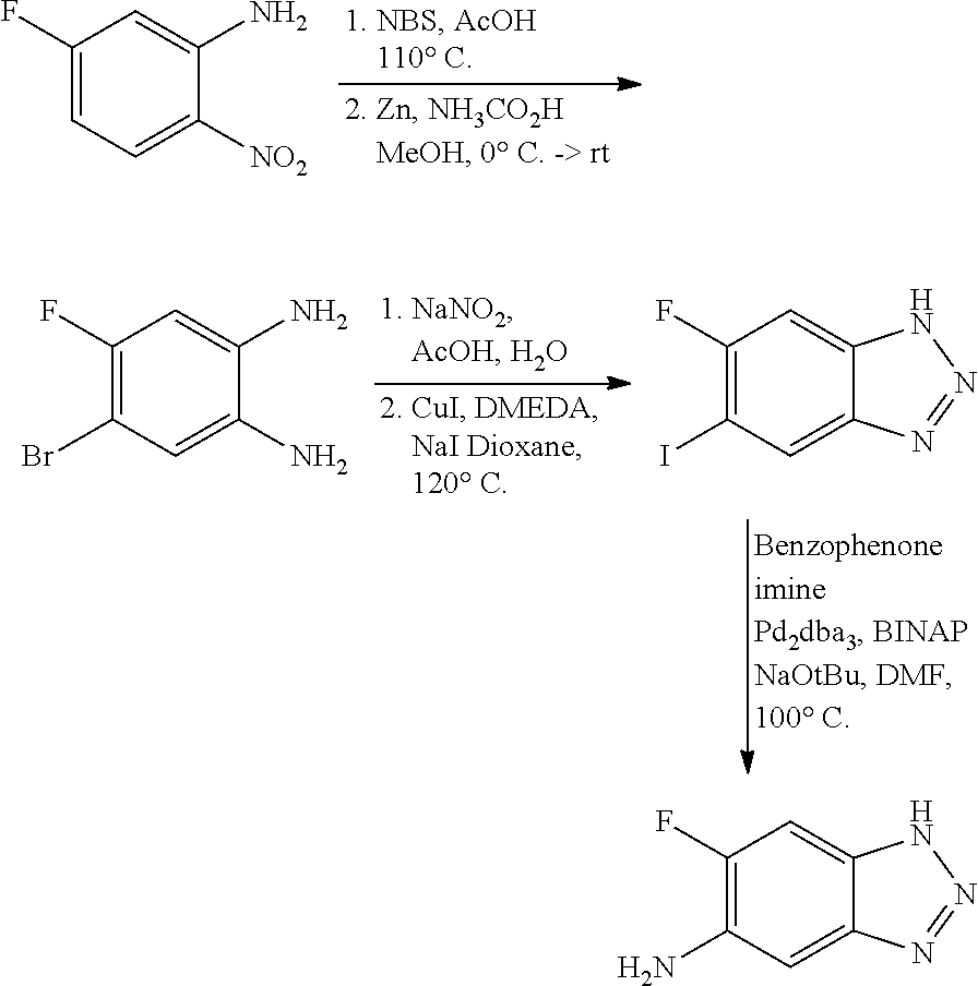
C1(F)=CC=C([NO2])C(N)=C1.C1(F)=C(Br)C=C(N)C(N)=C1.C1(F)=C(I)C=C2C(=C1)NN=N2.C1(F)=C(N)C=C2C(=C1)NN=N2
